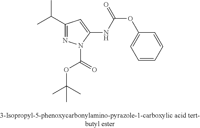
C1(C(C)C)=NN(C(=O)OC(C)(C)C)C(NC(OC2=CC=CC=C2)=O)=C1
